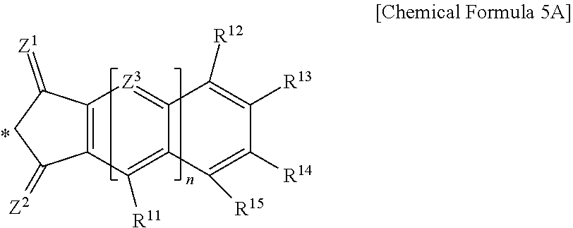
C12=C(C([R11])=C3C(=[Z3]1)C([R12])=C([R13])C([R14])=C3[R15])C(=[Z2])CC2=[Z1]
